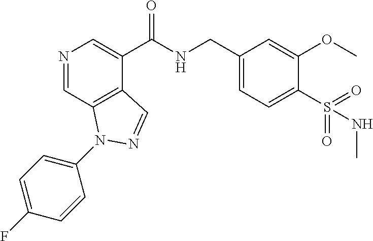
N1=CC2=C(C(C(NCC3=CC=C(S(=O)(=O)NC)C(OC)=C3)=O)=C1)C=NN2C1=CC=C(F)C=C1
